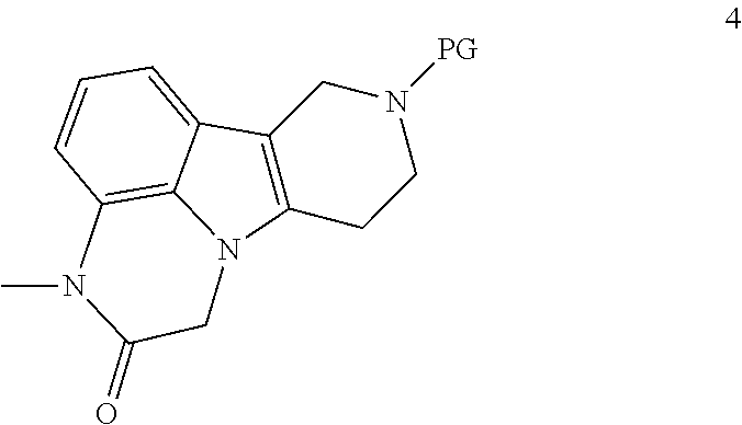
C1=CC2=C3C(=C1)C1=C(N3CC(=O)N2C)CCN([PG])C1
